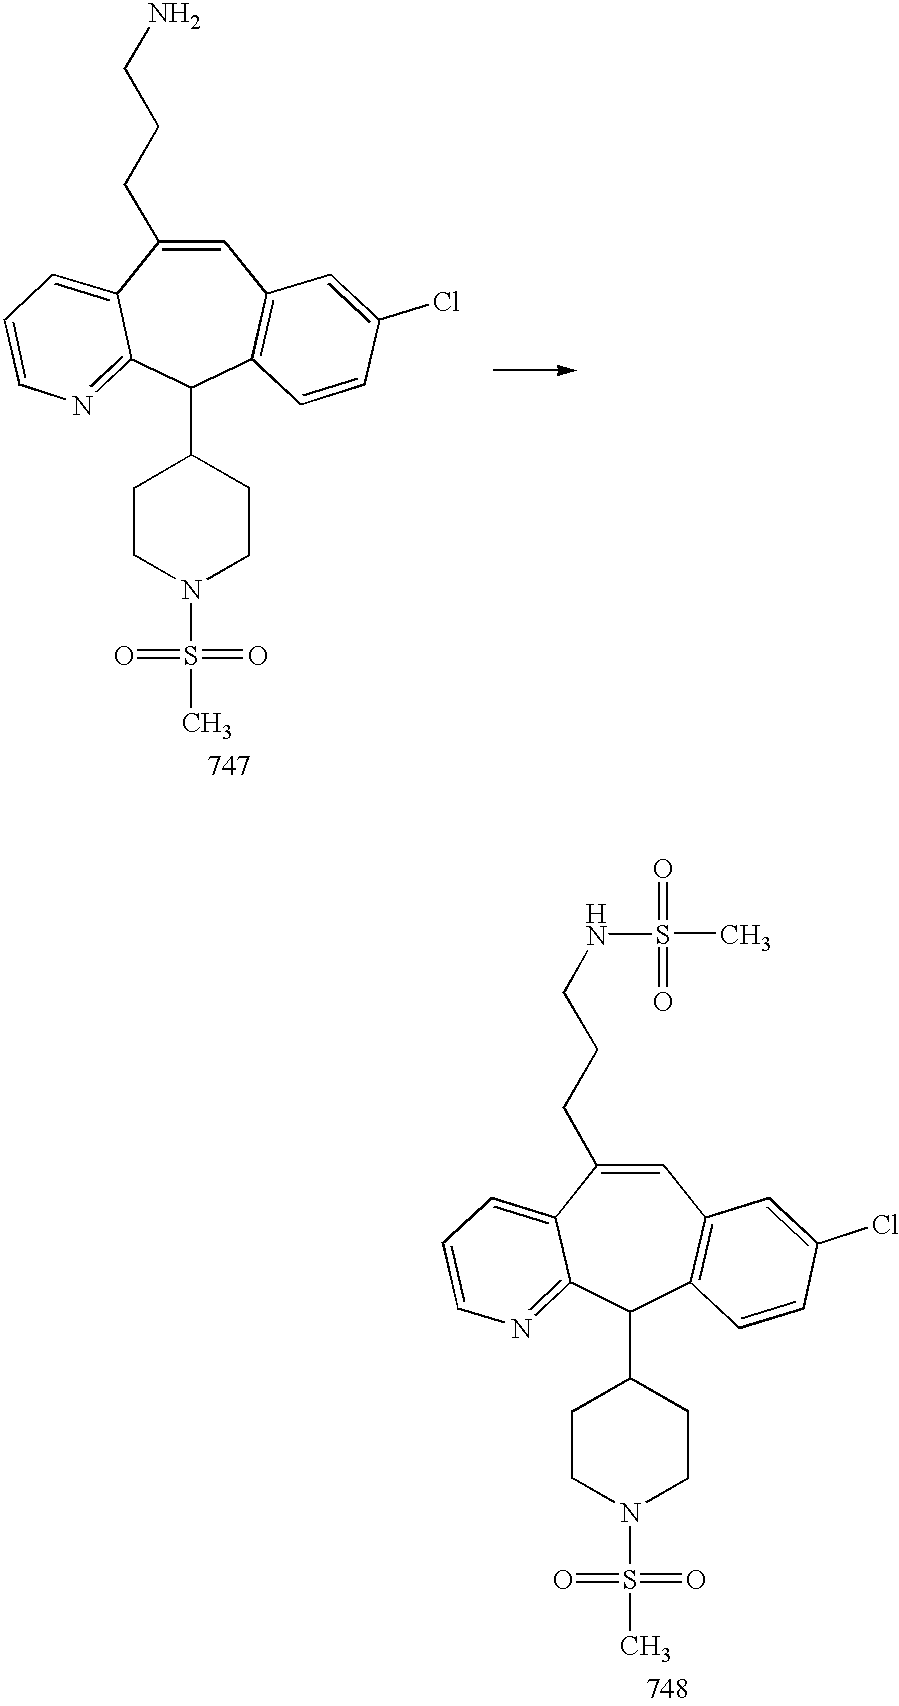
C1=C(CCCN)C2=CC=CN=C2C(C2CCN(S(=O)(=O)C)CC2)C2=C1C=C(Cl)C=C2.C1=C(CCCNS(=O)(C)=O)C2=CC=CN=C2C(C2CCN(S(=O)(=O)C)CC2)C2=C1C=C(Cl)C=C2
